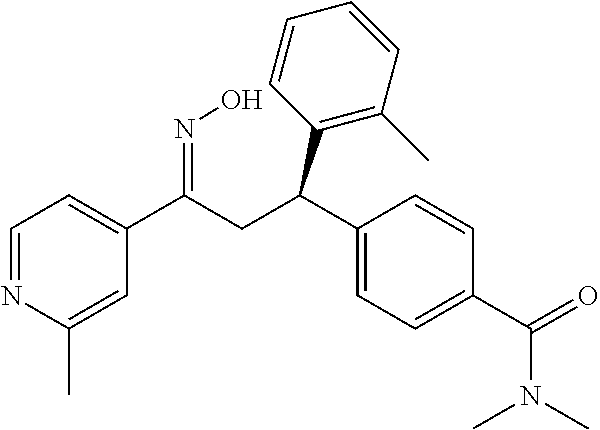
C1=NC(C)=CC(C(CC(C2=CC=C(C(=O)N(C)C)C=C2)C2=C(C)C=CC=C2)=NO)=C1
